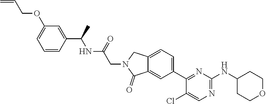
C1(Cl)=CN=C(NC2CCOCC2)N=C1C1=CC=C2C(=C1)C(=O)N(CC(NC(C1=CC(OCC=C)=CC=C1)C)=O)C2
